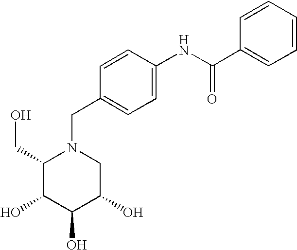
C1(CO)C(O)C(O)C(O)CN1CC1=CC=C(NC(=O)C2=CC=CC=C2)C=C1
